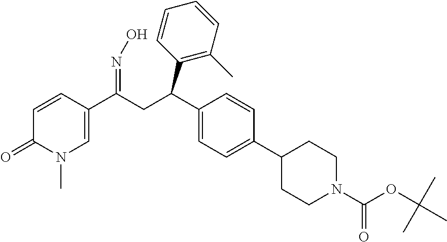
C1(C(CC(C2=C(C)C=CC=C2)C2=CC=C(C3CCN(C(=O)OC(C)(C)C)CC3)C=C2)=NO)=CN(C)C(=O)C=C1
